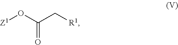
[Z1]OC(C[R1])=O
